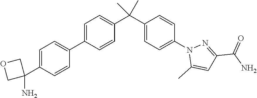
C1=CC(C2=CC=C(C3(N)COC3)C=C2)=CC=C1C(C1=CC=C(N2C(C)=CC(C(N)=O)=N2)C=C1)(C)C
